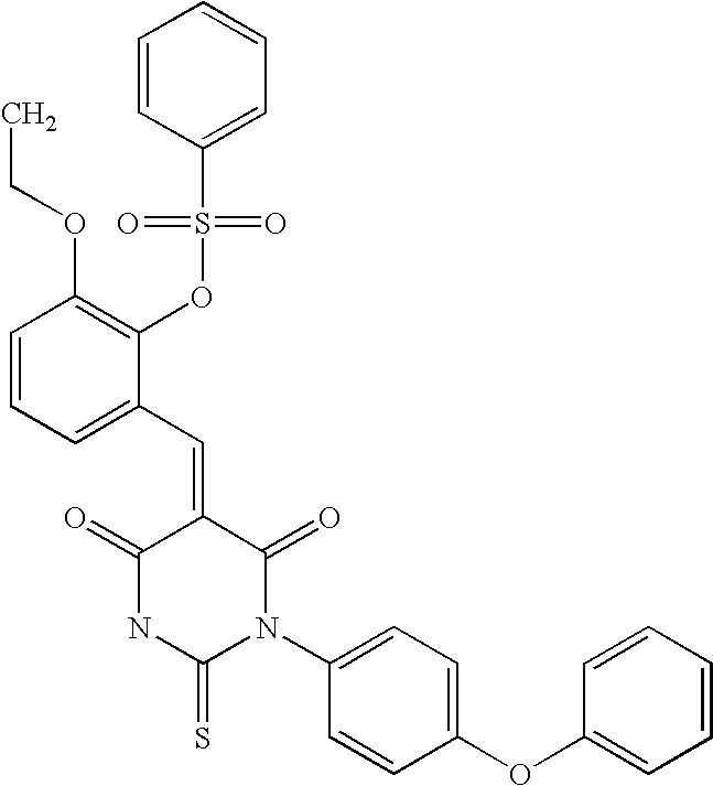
CCOC1=C(OS(=O)(=O)C2=CC=CC=C2)C(C=C2C(=O)NC(=S)N(C3=CC=C(OC4=CC=CC=C4)C=C3)C2=O)=CC=C1
